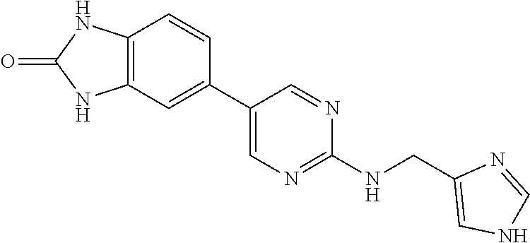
C12=C(C=CC(C3=CN=C(NCC4=CNC=N4)N=C3)=C1)NC(=O)N2
